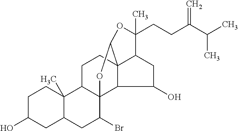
C1C(O)CC2C(C)(C1)C1C3(C(Br)C2)C2C4(CC1)C(CC2O)C(CCC(C(C)C)=C)(C)OC4O3
